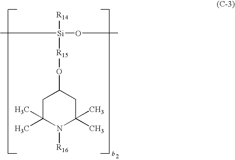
C1C(C)(C)N([R16])C(C)(C)CC1O[R15][Si](C)(OC)[R14]
